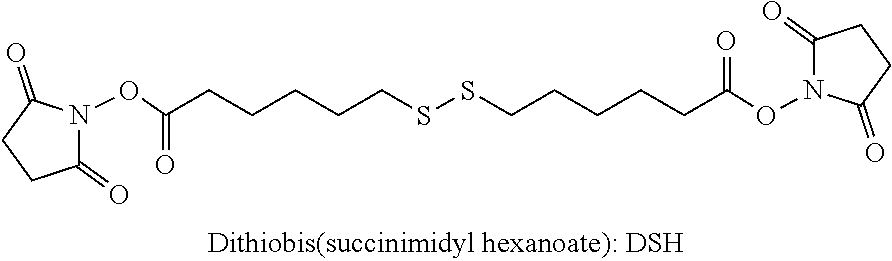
N1(OC(CCCCCSSCCCCCC(ON2C(=O)CCC2=O)=O)=O)C(=O)CCC1=O
